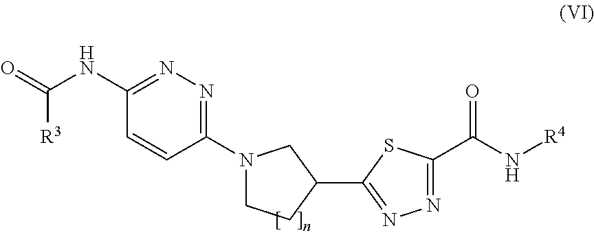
N1(C2=NN=C(NC(=O)[R3])C=C2)CCC(C2=NN=C(C(N[R4])=O)S2)C1
